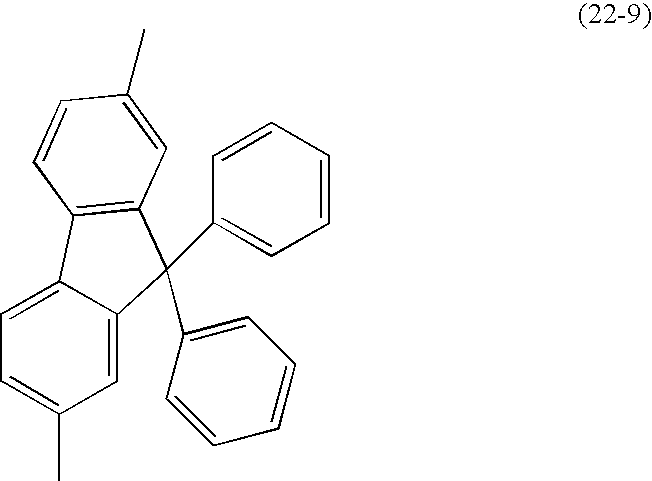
C1=C2C(=CC(C)=C1)C(C1=CC=CC=C1)(C1=CC=CC=C1)C1=C2C=CC(C)=C1
